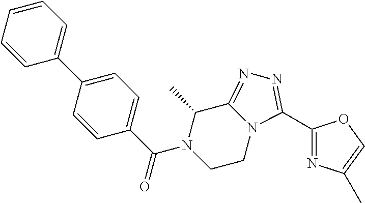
C1(C2=CC=CC=C2)=CC=C(C(N2CCN3C(=NN=C3C3=NC(C)=CO3)C2C)=O)C=C1
